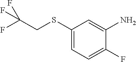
C1(SCC(F)(F)F)=CC=C(F)C(N)=C1
